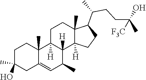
C1(C)C=C2CC(C)(O)CCC2(C)C2([H])C1([H])C1([H])C(C)(CC2)C(C(CCC(C)(O)[F3C])C)CC1
